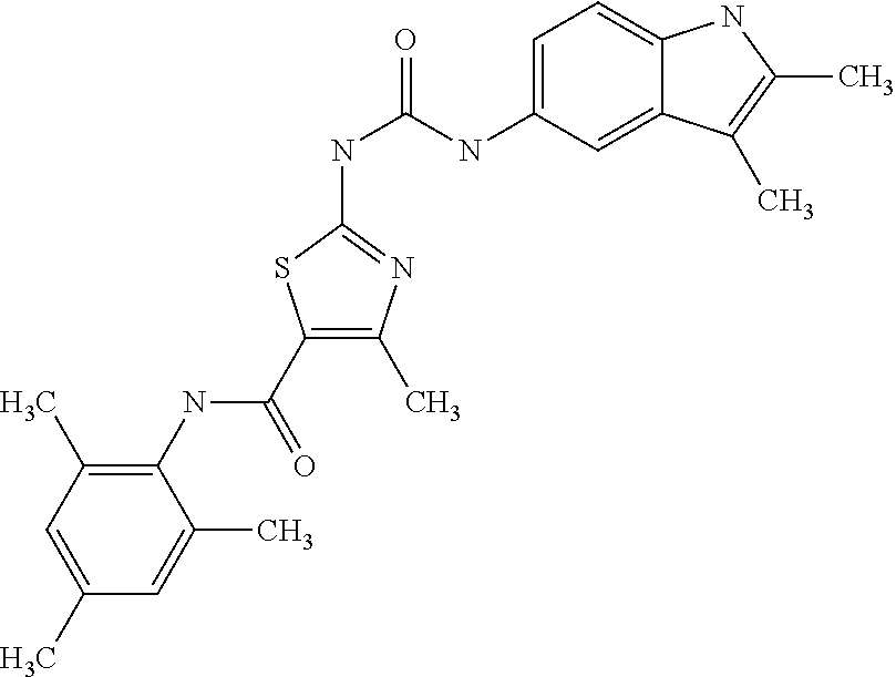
C1(NC(C2=C(C)N=C(NC(=O)NC3=CC=C4C(=C3)C(C)=C(C)N4)S2)=O)=C(C)C=C(C)C=C1C
